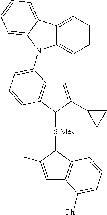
C1=C(C2CC2)C([SiMe2]C2C3=C(C=C2C)C([Ph])=CC=C3)C2=C1C(N1C3=CC=CC=C3C3=CC=CC=C31)=CC=C2
